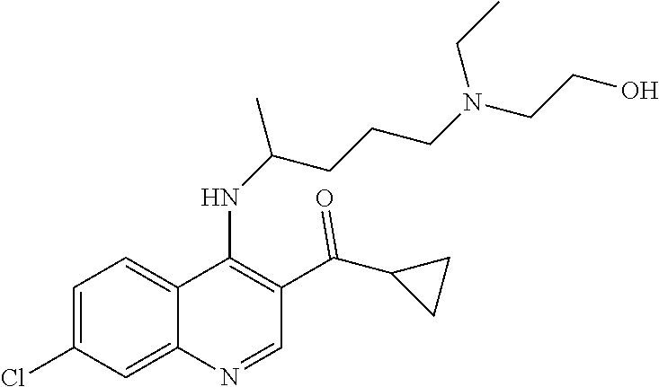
C1=C(Cl)C=C2C(=C1)C(NC(CCCN(CCO)CC)C)=C(C(C1CC1)=O)C=N2
